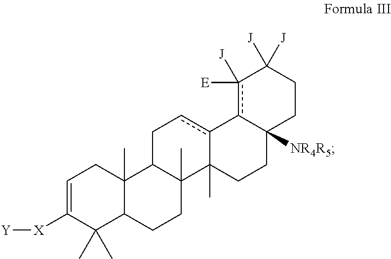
C1=C([X][Y])C(C)(C)C2C(C)(C1)C1C(C)(CC2)C2(C)c(cC1)-c1c([E])([J])C([J])([J])CCC1([NR4R5])CC2
